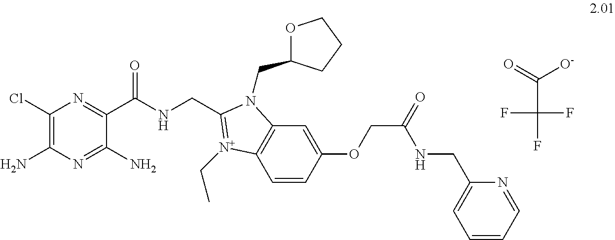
C1(Cl)=C(N)N=C(N)C(C(NCC2=[N+](CC)C3=C(C=C(OCC(NCC4=CC=CC=N4)=O)C=C3)N2CC2OCCC2)=O)=N1.C(C(F)(F)F)([O-])=O
